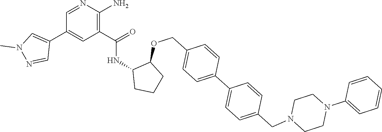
C1=NC(N)=C(C(=O)NC2CCCC2OCC2=CC=C(C3=CC=C(CN4CCN(C5=CC=CC=C5)CC4)C=C3)C=C2)C=C1C1=CN(C)N=C1
